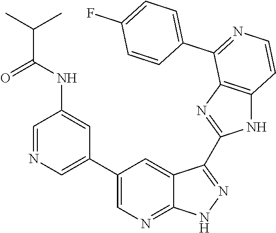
C1=NC=C(C2=CN=C3C(=C2)C(C2=NC4=C(N2)C=CN=C4C2=CC=C(F)C=C2)=NN3)C=C1NC(C(C)C)=O
